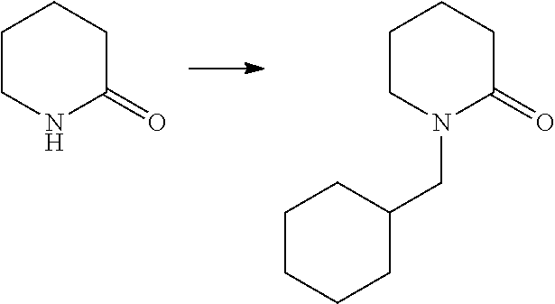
C1CNC(=O)CC1.C1CN(CC2CCCCC2)C(=O)CC1
